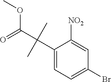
C1(C(C(=O)OC)(C)C)=CC=C(Br)C=C1[NO2]
